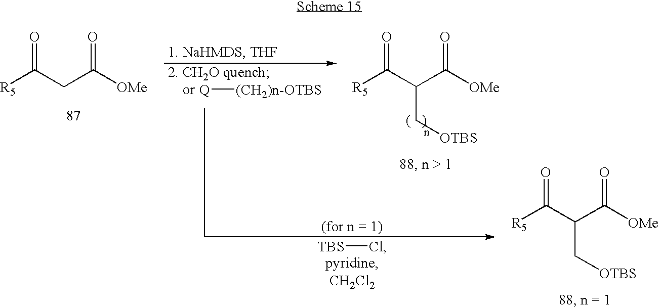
[R5]C(CC([OMe])=O)=O.[R5]C(C(C([OMe])=O)C[OTBS])=O.[TBS]Cl.[R5]C(C(C([OMe])=O)C[OTBS])=O.[Q][(CH2)n-OTBS]
